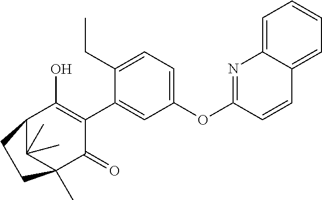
C1(OC2=NC3=CC=CC=C3C=C2)=CC=C(CC)C(C2=C(O)C3C(C)(C)C(C)(C2=O)CC3)=C1
